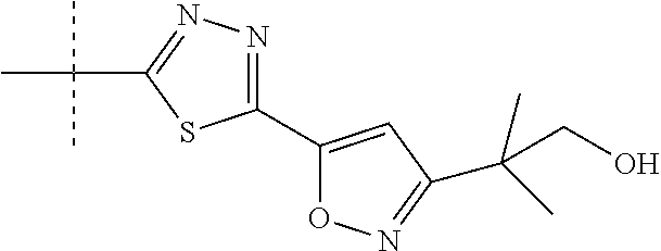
C1(C2=CC(C(C)(C)CO)=NO2)=NN=C(C(C)(C)C)S1
